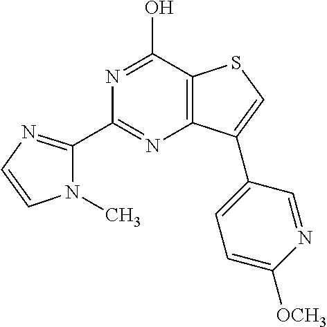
N1(C)C(C2=NC3=C(C(O)=N2)SC=C3C2=CC=C([OCH3])N=C2)=NC=C1
